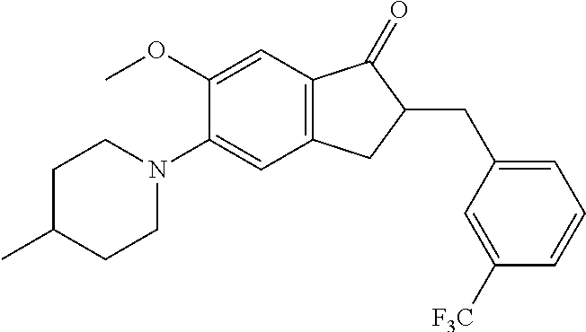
C1(OC)=CC2=C(C=C1N1CCC(C)CC1)CC(CC1=CC=CC([F3C])=C1)C2=O
